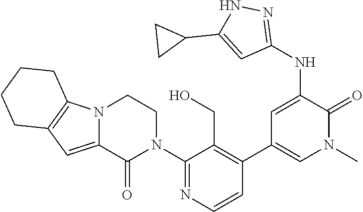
C1(N2CCN3C(=CC4=C3CCCC4)C2=O)=NC=CC(C2=CN(C)C(=O)C(NC3=NNC(C4CC4)=C3)=C2)=C1CO
